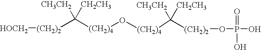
[(CH2)2](C([(CH2)4]O[(CH2)4]C([(CH2)2]OP(O)(=O)O)([CH3CH2])[CH2CH3])([CH3CH2])[CH2CH3])[HOCH2]
